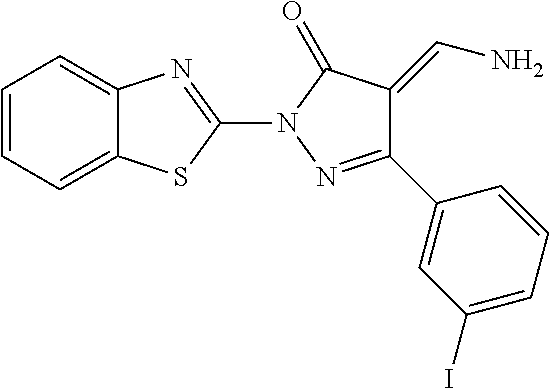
C12=CC=CC=C1SC(N1N=C(C3=CC(I)=CC=C3)C(=CN)C1=O)=N2
